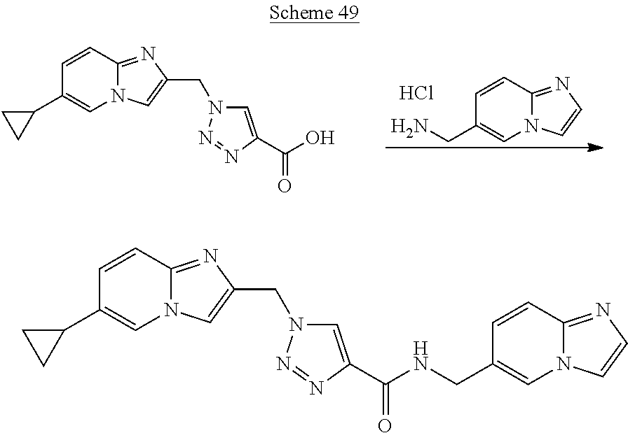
C1=CC2=NC(CN3C=C(C(=O)O)N=N3)=CN2C=C1C1CC1.C1=CC2=NC=CN2C=C1CN.Cl.C1=CC2=NC(CN3C=C(C(=O)NCC4=CN5C(=NC=C5)C=C4)N=N3)=CN2C=C1C1CC1
